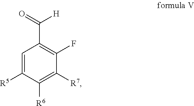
C1=C([R5])C([R6])=C([R7])C(F)=C1C(=O)[H]
